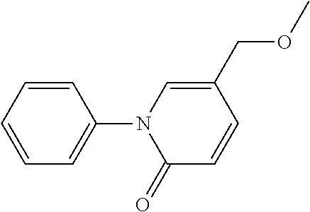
C1=CC=CC(N2C(=O)C=CC(COC)=C2)=C1
